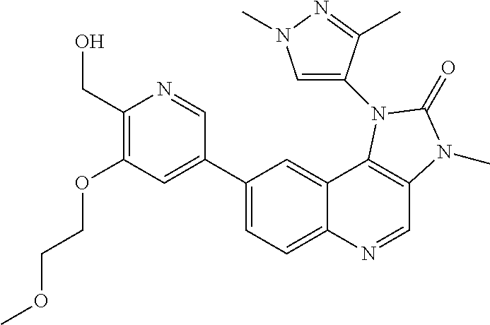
C1(CO)=C(OCCOC)C=C(C2=CC=C3C(=C2)C2=C(C=N3)N(C)C(=O)N2C2=CN(C)N=C2C)C=N1
